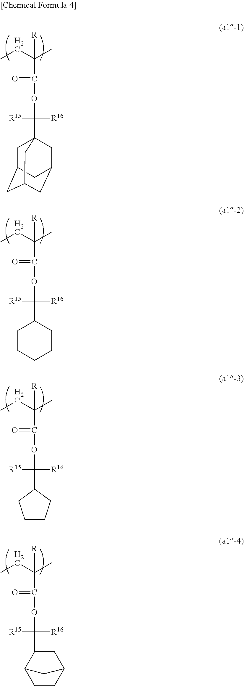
C1C2CC3CC(CC1(C([R16])([R15])OC(=O)C(CC)(C)[R])C3)C2.C1CCCCC1C([R16])([R15])OC(=O)C(CC)(C)[R].C1(C([R16])([R15])OC(=O)C(CC)(C)[R])CCCC1.C1(C([R16])([R15])OC(=O)C(CC)(C)[R])CC2CCC1C2
